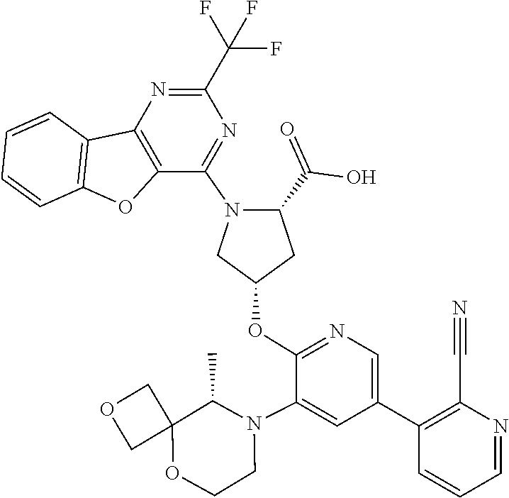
C12(COC1)OCCN(C1=CC(C3=C(C#N)N=CC=C3)=CN=C1OC1CN(C3=NC(C(F)(F)F)=NC4=C3OC3=C4C=CC=C3)C(C(=O)O)C1)C2C
